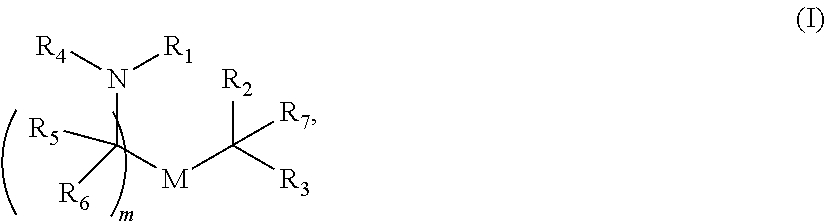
N(C([M]C([R2])([R3])[R7])([R6])[R5])([R1])[R4]
